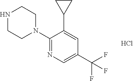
C1(N2CCNCC2)=NC=C(C(F)(F)F)C=C1C1CC1.Cl
